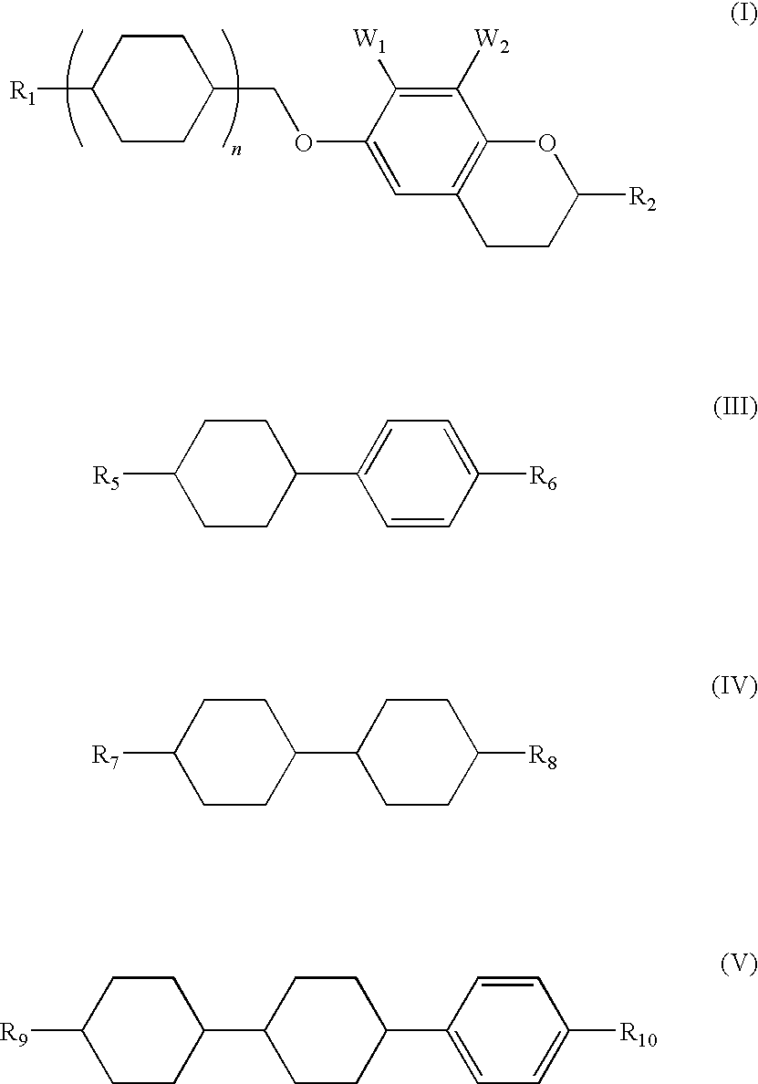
C1CC(COC2=CC3=C(C([W2])=C2[W1])OC([R2])CC3)CCC1[R1].[R5]C1CCC(C2=CC=C([R6])C=C2)CC1.C1CC(C2CCC([R8])CC2)CCC1[R7].[R9]C1CCC(C2CCC(C3=CC=C([R10])C=C3)CC2)CC1
